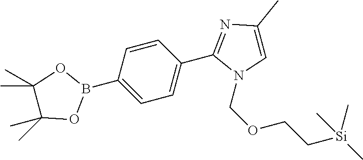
C1=C(B2OC(C)(C)C(C)(C)O2)C=CC(C2=NC(C)=CN2COCC[Si](C)(C)C)=C1
